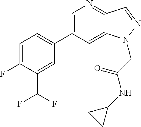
C1=C(C2=CC=C(F)C(C(F)F)=C2)C=C2C(=N1)C=NN2CC(NC1CC1)=O
